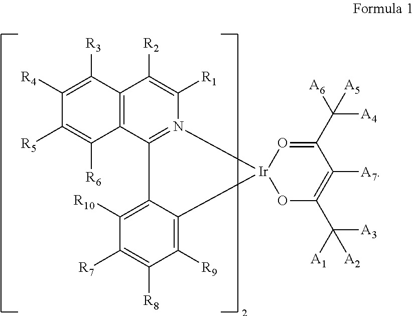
C12=C(C3=N(C([R1])=C1[R2])[Ir]1(C4=C([R9])C([R8])=C([R7])C([R10])=C34)OC(C([A1])([A3])[A2])=C([A7])C(C([A6])([A4])[A5])=O1)C([R6])=C([R5])C([R4])=C2[R3]
